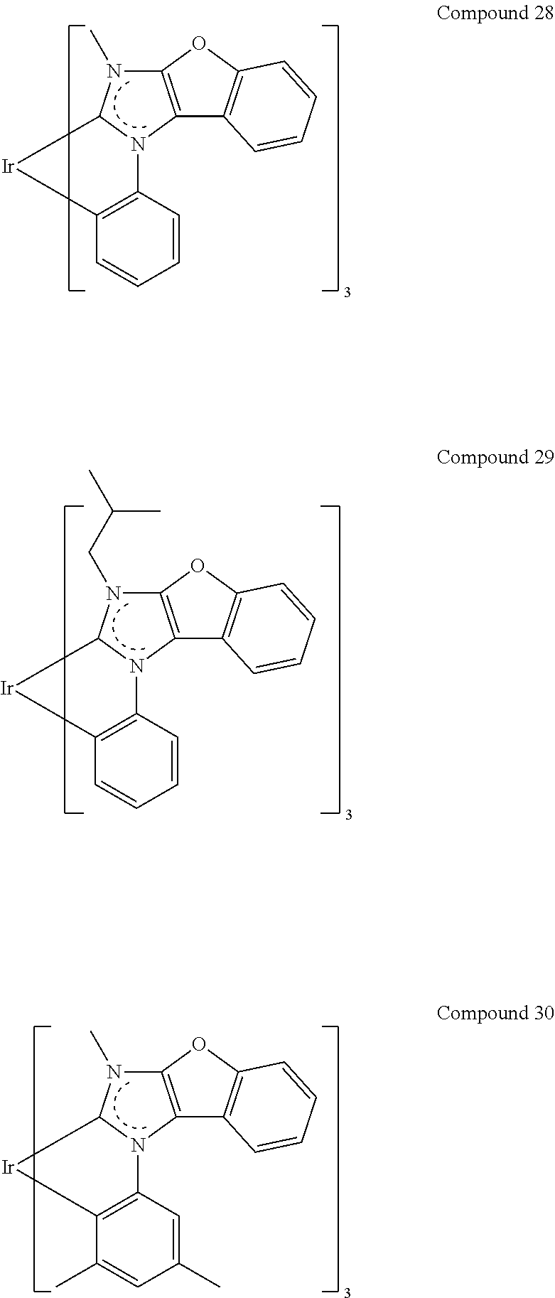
C12=C(OC3=C1C=CC=C3)N(C)C1N2C2=C([Ir]1)C=CC=C2.C12=C(OC3=C1C=CC=C3)N(CC(C)C)C1N2C2=C([Ir]1)C=CC=C2.C12=C(OC3=C1C=CC=C3)N(C)C1N2C2=C([Ir]1)C(C)=CC(C)=C2
